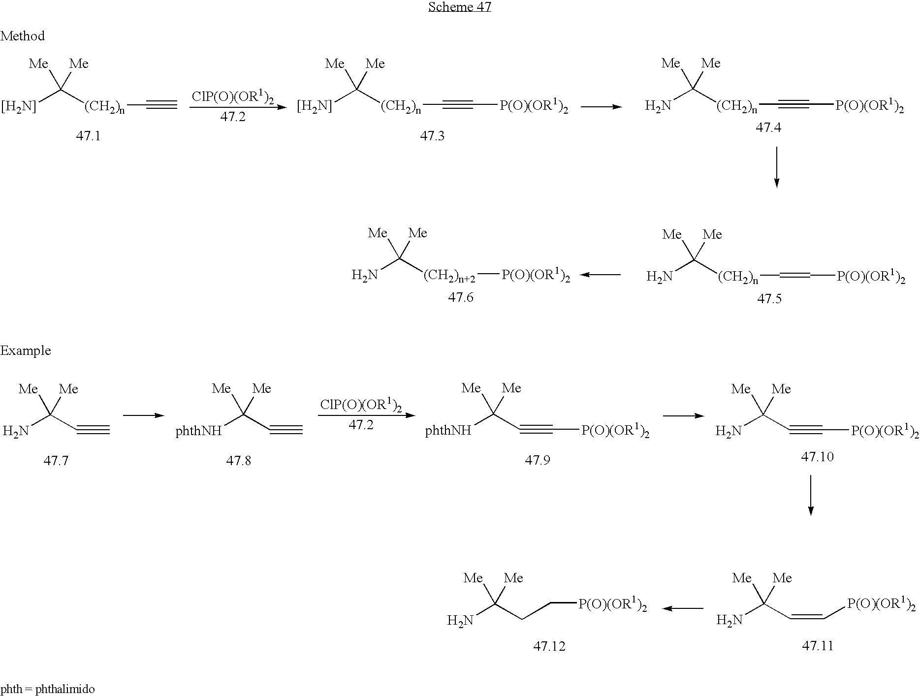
[ClP(O)(OR1)2].[[H2N]]C([(CH2)n]C#C)([Me])[Me].[[H2N]]C([(CH2)n]C#C[P(O)(OR1)2])([Me])[Me].NC([(CH2)n]C#C[P(O)(OR1)2])([Me])[Me].NC([(CH2)n]C=C[P(O)(OR1)2])([Me])[Me].NC([(CH2)n+2][P(O)(OR1)2])([Me])[Me].NC(C#C)([Me])[Me].[phthNH]C(C#C)([Me])[Me].[ClP(O)(OR1)2].[phthNH]C(C#C[P(O)(OR1)2])([Me])[Me].NC(C#C[P(O)(OR1)2])([Me])[Me].NC(C=C[P(O)(OR1)2])([Me])[Me].NC(CC[P(O)(OR1)2])([Me])[Me]
